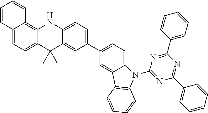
C12=CC=C3C(=C1C=CC=C2)NC1=CC=C(C2=CC=C4C(=C2)C2=C(N4C4=NC(C5=CC=CC=C5)=NC(C5=CC=CC=C5)=N4)C=CC=C2)C=C1C3(C)C
